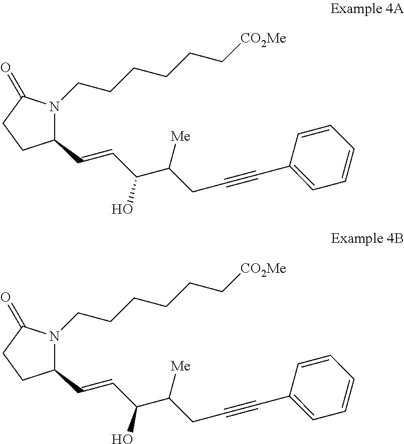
C1(C=CC(O)C([Me])CC#CC2=CC=CC=C2)N(CCCCCC[CO2Me])C(=O)CC1.C1(C=CC(O)C([Me])CC#CC2=CC=CC=C2)N(CCCCCC[CO2Me])C(=O)CC1
